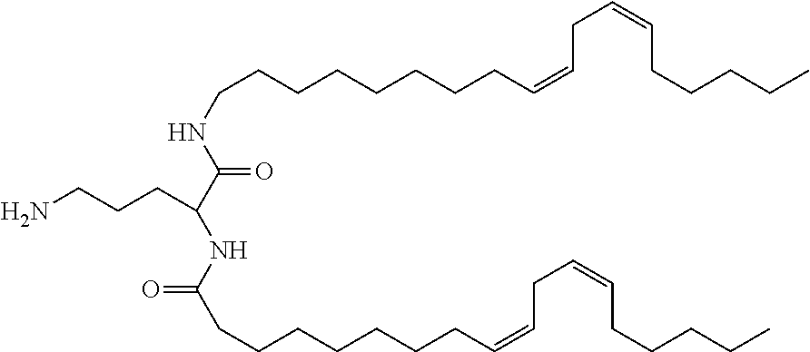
C(CCCCCCCC=CCC=CCCCCC)NC(C(NC(CCCCCCCC=CCC=CCCCCC)=O)CCCN)=O
